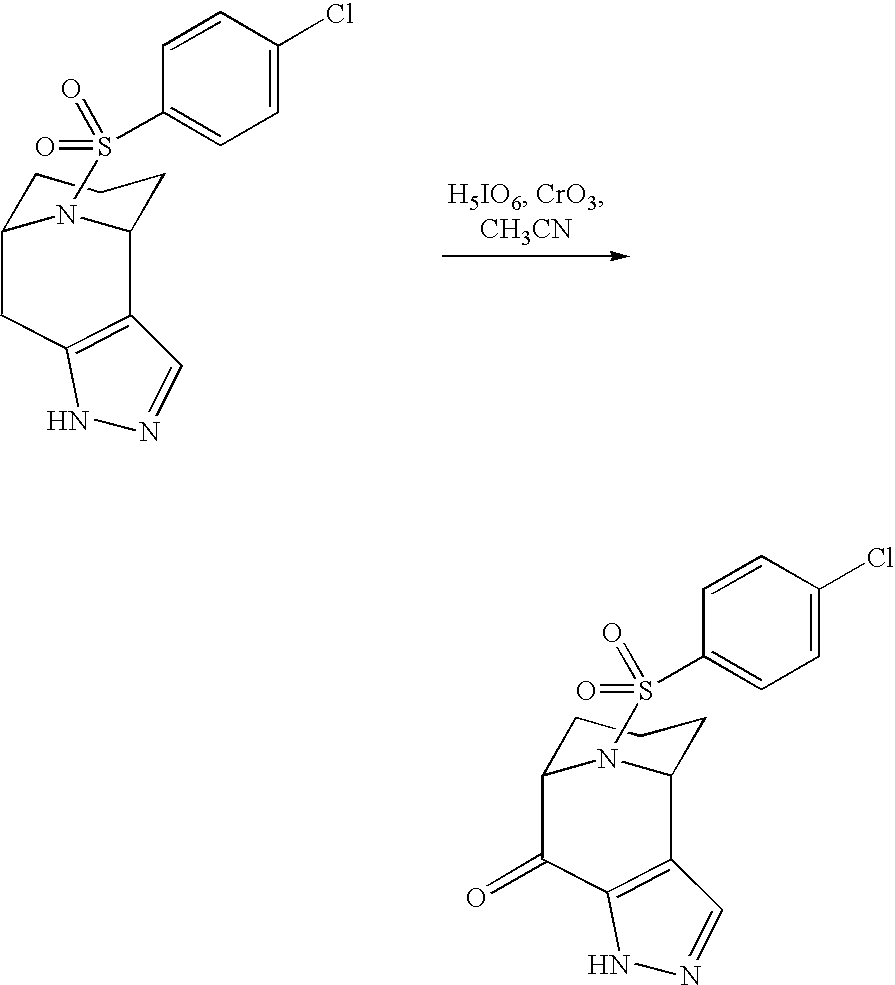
C1(=O)C2=C(C3N(S(=O)(=O)C4=CC=C(Cl)C=C4)C1CCC3)C=NN2.C1C2=C(C3N(S(=O)(=O)C4=CC=C(Cl)C=C4)C1CCC3)C=NN2
